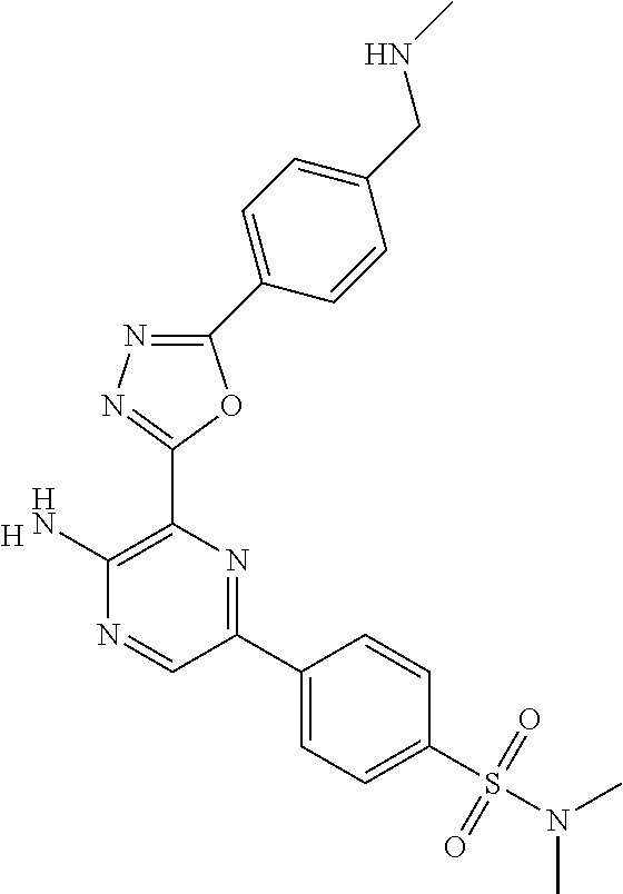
[H].C1(N)=C(C2=NN=C(C3=CC=C(CNC)C=C3)O2)N=C(C2=CC=C(S(N(C)C)(=O)=O)C=C2)C=N1
